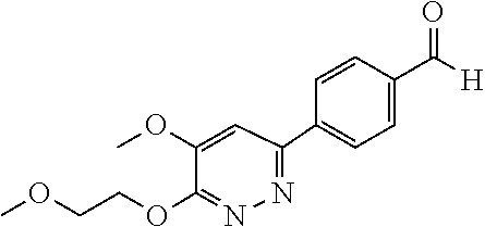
C1(OCCOC)=NN=C(C2=CC=C(C([H])=O)C=C2)C=C1OC
